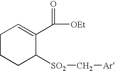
C1CCC([SO2]C[Ar])C(C(=O)[OEt])=C1
